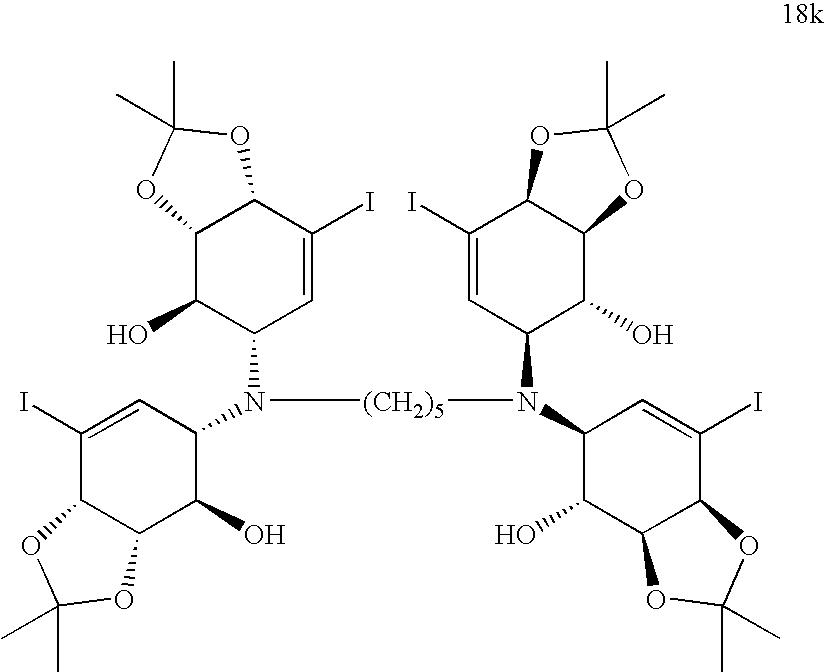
C1(I)=CC(N([(CH2)5]N(C2C(O)C3C(C(I)=C2)OC(C)(C)O3)C2C(O)C3C(C(I)=C2)OC(C)(C)O3)C2C=C(I)C3C(C2O)OC(C)(C)O3)C(O)C2C1OC(C)(C)O2
